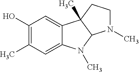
C1(O)=C(C)C=C2C(=C1)C1(C)C(N2C)N(C)CC1
